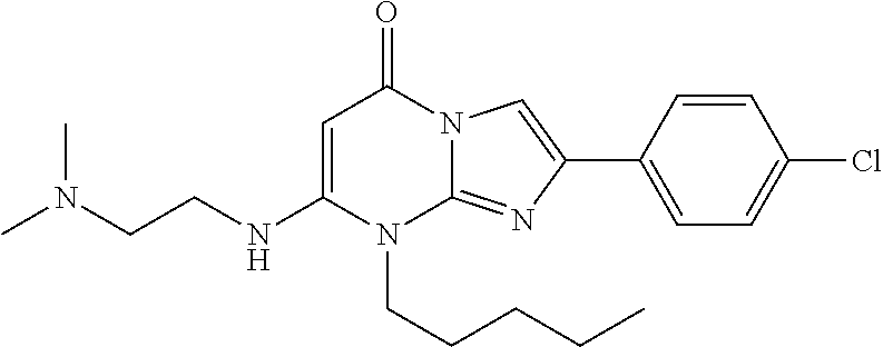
N1(CCCCC)C2=NC(C3=CC=C(Cl)C=C3)=CN2C(=O)C=C1NCCN(C)C
